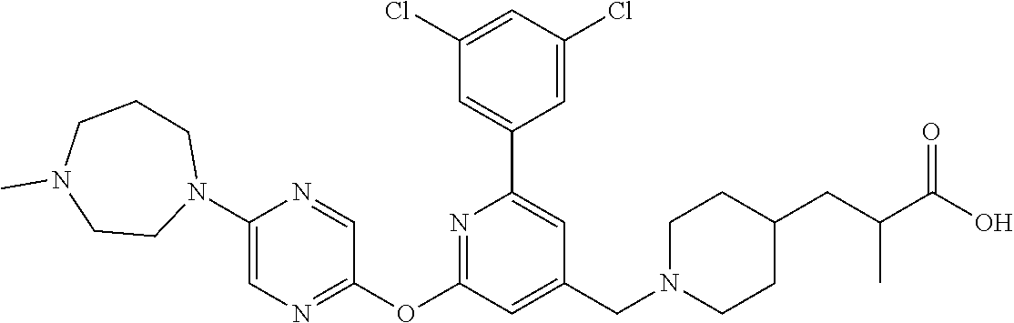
C1(Cl)=CC(Cl)=CC(C2=CC(CN3CCC(CC(C(=O)O)C)CC3)=CC(OC3=NC=C(N4CCN(C)CCC4)N=C3)=N2)=C1
